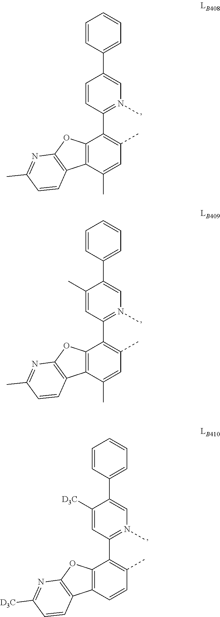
C1(C2=C(C)C=C(C)C3=C2OC2=C3C=CC(C)=N2)=N(C)C=C(C2=CC=CC=C2)C=C1.C1(C2=C(C)C=C(C)C3=C2OC2=C3C=CC(C)=N2)=N(C)C=C(C2=CC=CC=C2)C(C)=C1.C1(C2=C(C)C=CC3=C2OC2=C3C=CC([D3C])=N2)=N(C)C=C(C2=CC=CC=C2)C([D3C])=C1
